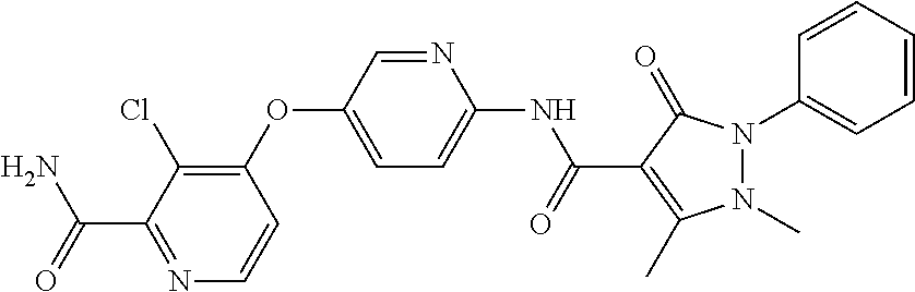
C1(OC2=CC=C(NC(C3=C(C)N(C)N(C4=CC=CC=C4)C3=O)=O)N=C2)=C(Cl)C(C(N)=O)=NC=C1
